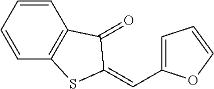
C1=C(C=C2SC3=C(C=CC=C3)C2=O)OC=C1
